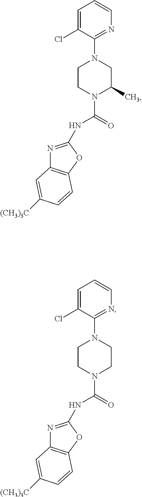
C1=C(Cl)C(N2CCN(C(NC3=NC4=C(O3)C=CC([(CH3)3C])=C4)=O)C(C)C2)=NC=C1.C1=C(Cl)C(N2CCN(C(NC3=NC4=C(O3)C=CC([(CH3)3C])=C4)=O)CC2)=NC=C1
